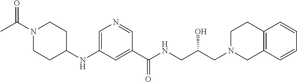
C1(C(NCC(CN2CC3=C(CC2)C=CC=C3)O)=O)=CC(NC2CCN(C(C)=O)CC2)=CN=C1
